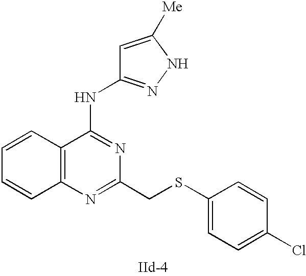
C12=C(N=C(CSC3=CC=C(Cl)C=C3)N=C1NC1=NNC([Me])=C1)C=CC=C2
